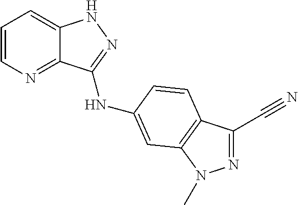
C1=CN=C2C(=C1)NN=C2NC1=CC2=C(C(C#N)=NN2C)C=C1
